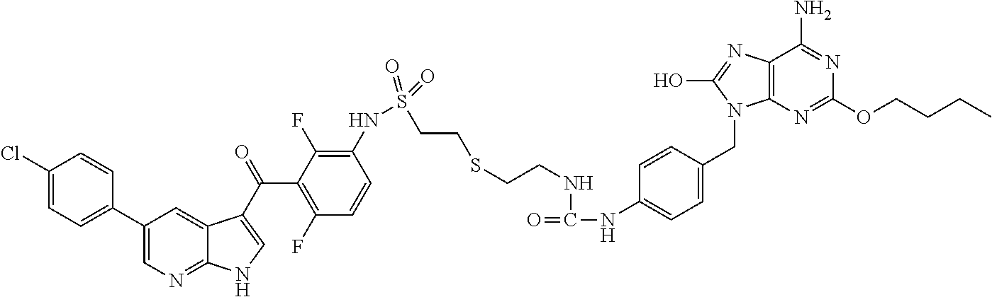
C(N1C2=C(C(N)=NC(OCCCC)=N2)N=C1O)C1=CC=C(NC(NCCSCCS(NC2=C(F)C(C(C3=CNC4=NC=C(C5=CC=C(Cl)C=C5)C=C43)=O)=C(F)C=C2)(=O)=O)=O)C=C1
